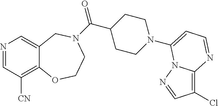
N1=CC([CN])=C2C(=C1)CN(C(C1CCN(C3=CC=NC4=C(Cl)C=NN43)CC1)=O)CCO2
